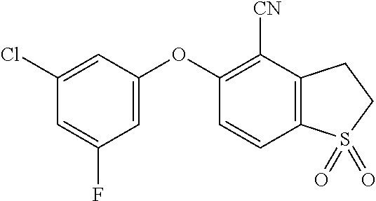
O(C1=CC(F)=CC(Cl)=C1)C1=C([CN])C2=C(C=C1)S(=O)(=O)CC2
